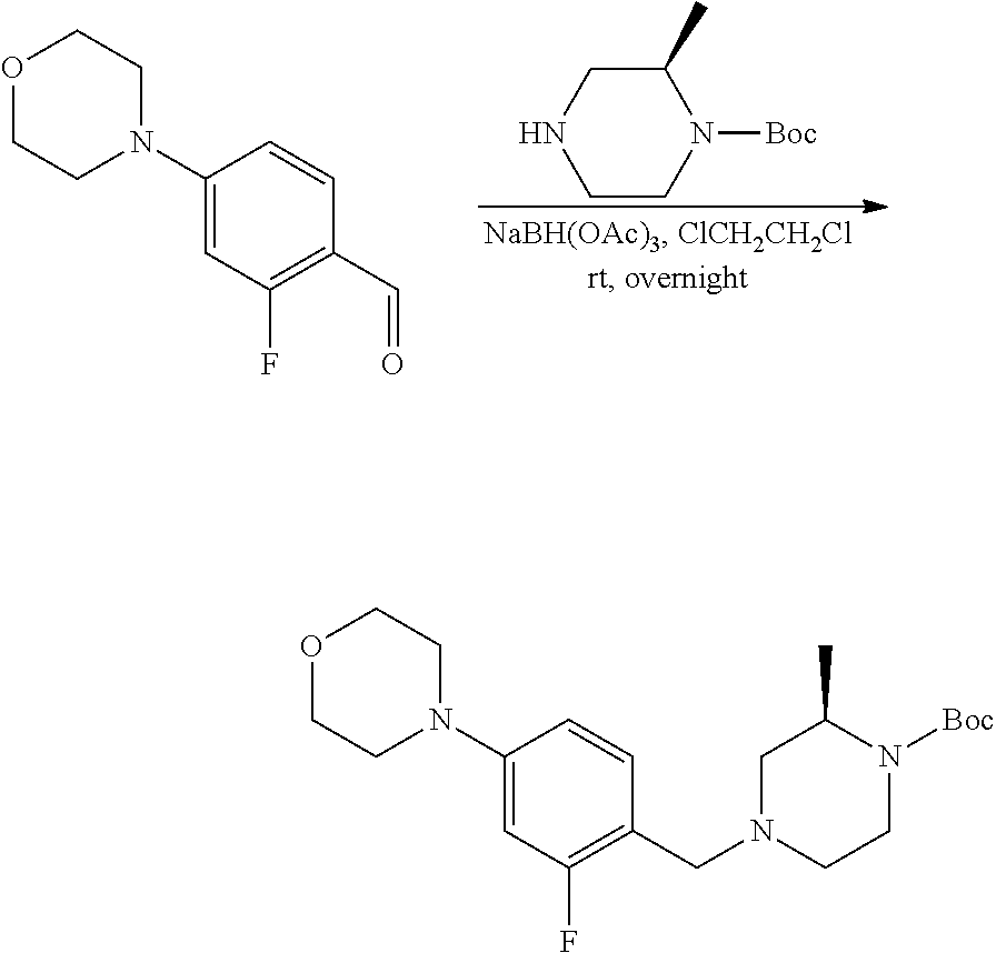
C1(C)CNCCN1[Boc].O1CCN(C2=CC(F)=C(C=O)C=C2)CC1.O1CCN(C2=CC(F)=C(CN3CCN([Boc])C(C)C3)C=C2)CC1
